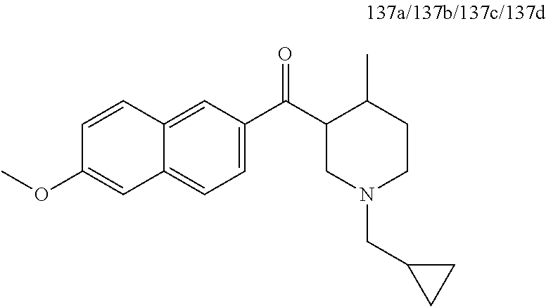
C(C1CN(CC2CC2)CCC1C)(=O)C1=CC=C2C(=C1)C=CC(OC)=C2
